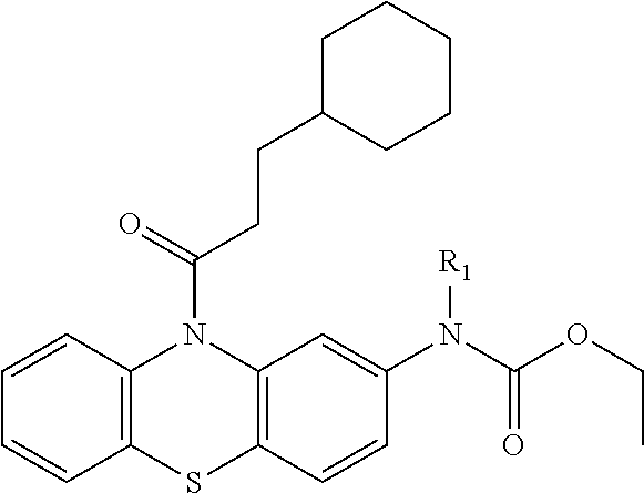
C12=C(SC3=C(N1C(=O)CCC1CCCCC1)C=C(N(C(OCC)=O)[R1])C=C3)C=CC=C2
